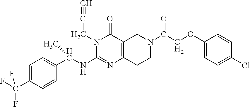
C1=C(C(F)(F)F)C=CC(C(NC2=NC3=C(C(=O)N2CC#C)CN(C(=O)COC2=CC=C(Cl)C=C2)CC3)C)=C1
